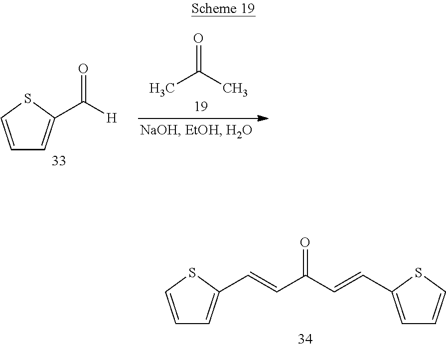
O=C(C)C.C1=CSC(C([H])=O)=C1.C1=CSC(C=CC(C=CC2=CC=CS2)=O)=C1
